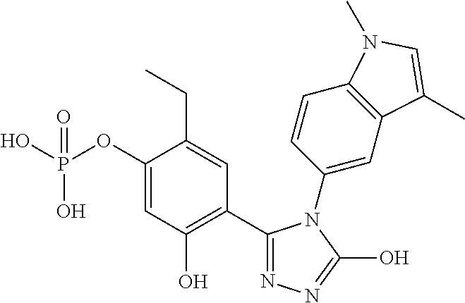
C1(OP(O)(O)=O)=CC(O)=C(C2=NN=C(O)N2C2=CC3=C(C=C2)N(C)C=C3C)C=C1CC
